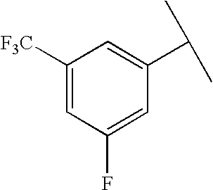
C1([F3C])=CC(F)=CC(C(C)C)=C1
